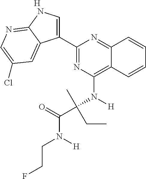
C1(C2=CNC3=NC=C(Cl)C=C23)=NC(N(C(C(=O)N(CCF)[H])(C)CC)[H])=C2C(=N1)C=CC=C2.[H]
